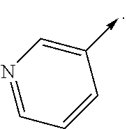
N1=CC=CC(->C)=C1
